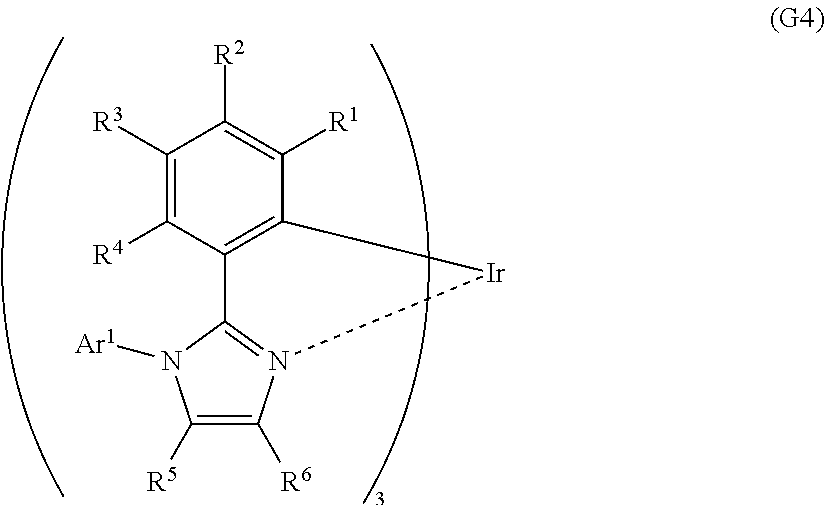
C1([R5])=C([R6])N2=C(N1[Ar1])C1=C(C([R1])=C([R2])C([R3])=C1[R4])[Ir]2
